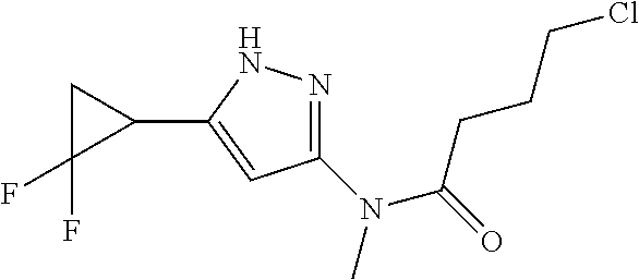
C1C(F)(F)C1C1=CC(N(C(CCCCl)=O)C)=NN1
